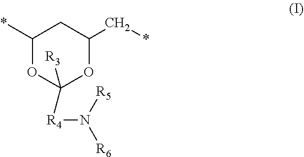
C1(*)OC([R3])([R4]N([R5])[R6])OC(C*)C1
